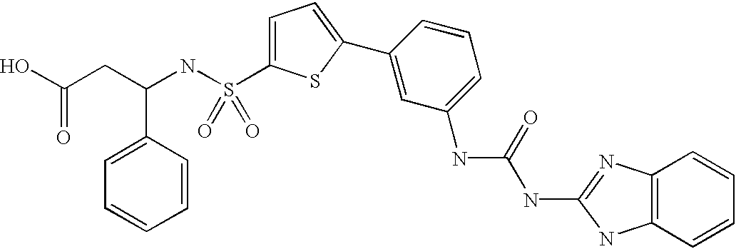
OC(CC(NS(=O)(=O)C1=CC=C(C2=CC(NC(=O)NC3=NC4=C(N3)C=CC=C4)=CC=C2)S1)C1=CC=CC=C1)=O
